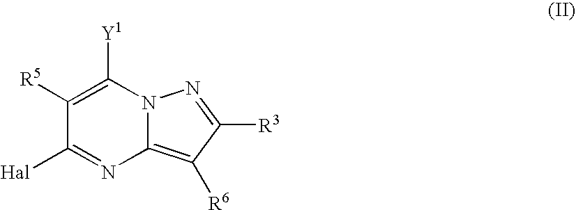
C1([R5])=C([Y1])N2C(=C([R6])C([R3])=N2)N=C1[Hal]
